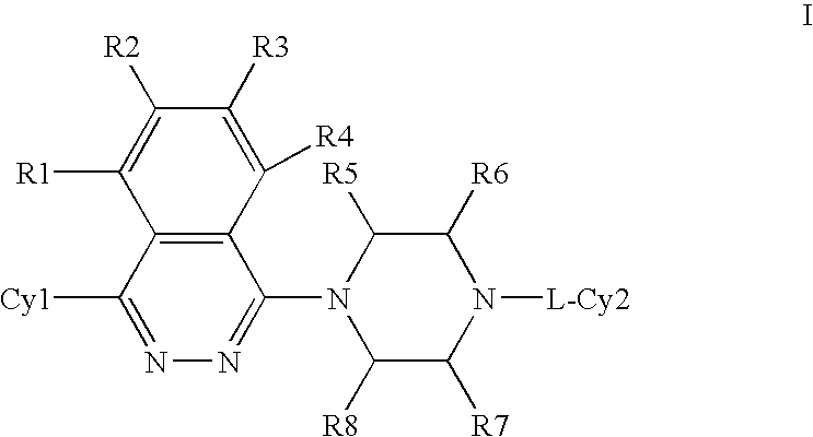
C12=C(C([Cy1])=NN=C1N1C([R8])C([R7])N([L-Cy2])C([R6])C1[R5])C([R1])=C([R2])C([R3])=C2[R4]
